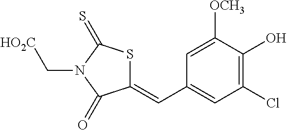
C1(=CC2=CC(Cl)=C(O)C([OCH3])=C2)SC(=S)N(C[HO2C])C1=O
